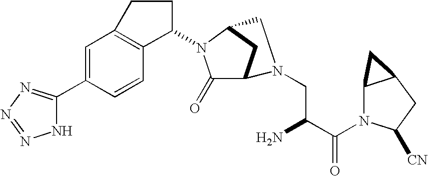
C1=C(C2=NN=NN2)C=CC2=C1CCC2N1C(=O)C2CC1CN2CC(C(N1C2C(CC1[CN])C2)=O)N
